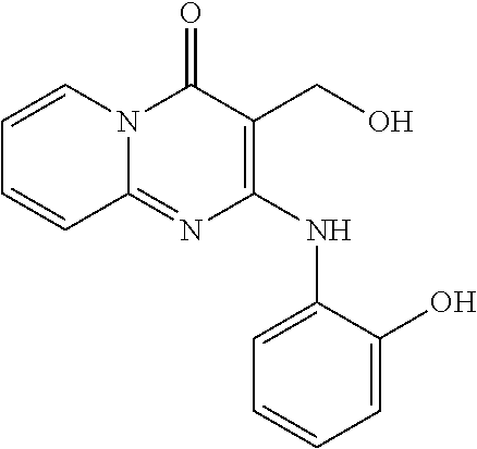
C1=CN2C(=NC(NC3=CC=CC=C3O)=C(CO)C2=O)C=C1
